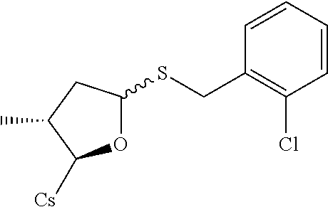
O1C(SCC2=C(Cl)C=CC=C2)CC(C)C1[Cs]
